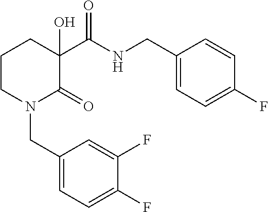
C1CN(CC2=CC=C(F)C(F)=C2)C(=O)C(O)(C(NCC2=CC=C(F)C=C2)=O)C1
